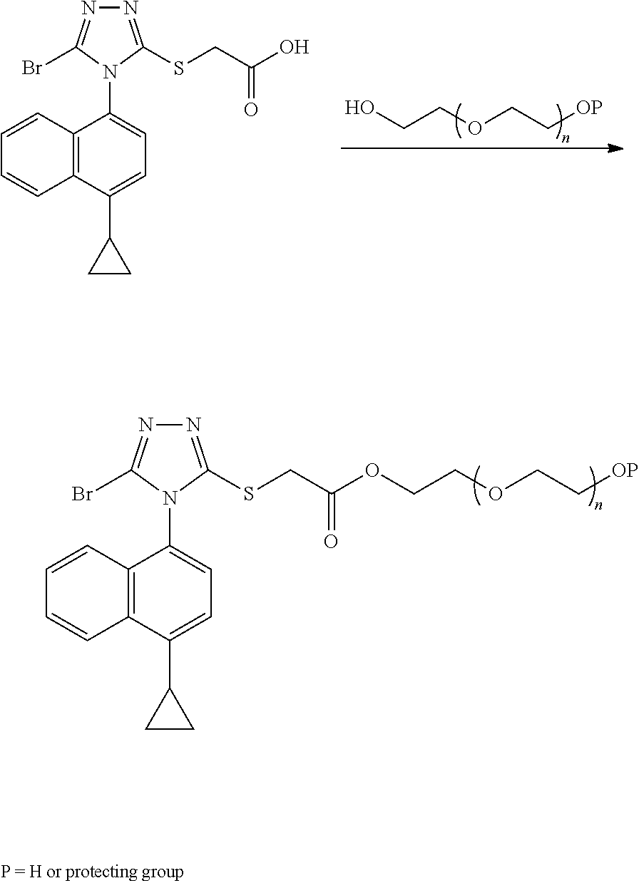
OCCOCC[OP].C12=C(C(C3CC3)=CC=C1N1C(Br)=NN=C1SCC(O)=O)C=CC=C2.C12=C(C(C3CC3)=CC=C1N1C(Br)=NN=C1SCC(=O)OCCOCC[OP])C=CC=C2
